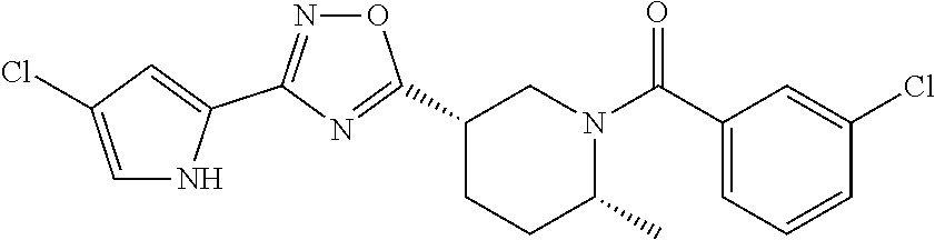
C1(C2=NC(C3=CC(Cl)=CN3)=NO2)CCC(C)N(C(C2=CC=CC(Cl)=C2)=O)C1
